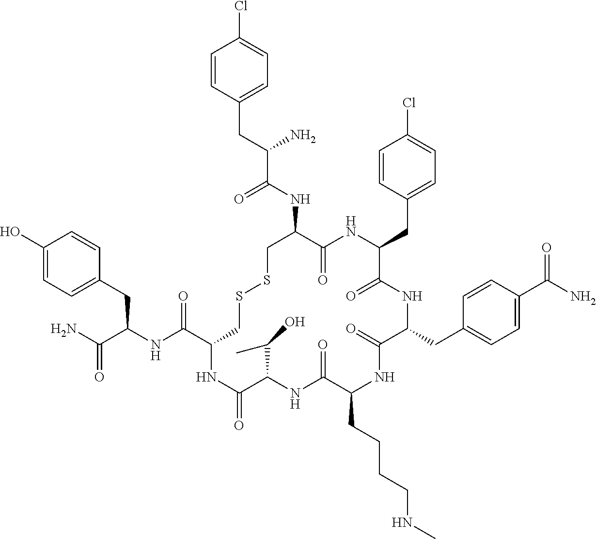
C1=CC(CC(NC(C2CSSCC(NC(C(CC3=CC=C(Cl)C=C3)N)=O)C(=O)NC(CC3=CC=C(Cl)C=C3)C(=O)NC(CC3=CC=C(C(N)=O)C=C3)C(=O)NC(CCCCNC)C(=O)NC(C(C)O)C(=O)N2)=O)C(N)=O)=CC=C1O
